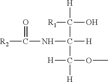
[R1]C([H])(O)C([H])(NC(=O)[R2])C([H])([H])OC
